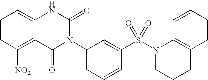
C12=C([NO2])C=CC=C1NC(=O)N(C1=CC=CC(S(=O)(=O)N3CCCC4=C3C=CC=C4)=C1)C2=O
